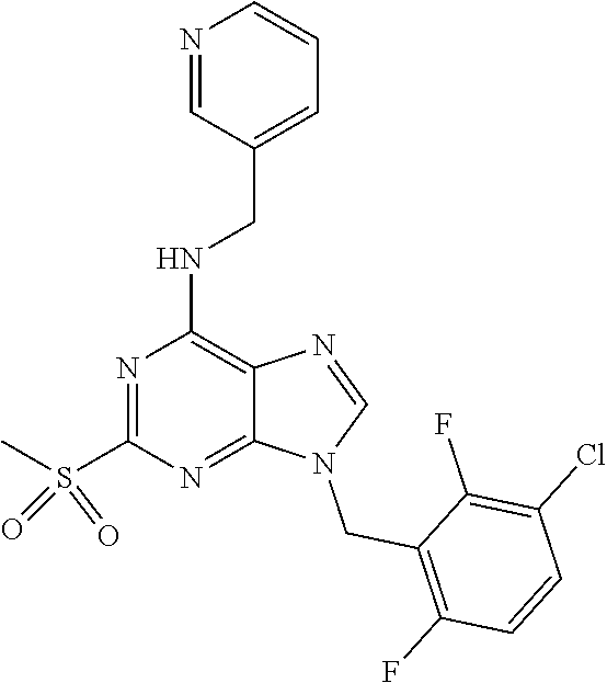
N1(CC2=C(F)C=CC(Cl)=C2F)C=NC2=C(NCC3=CC=CN=C3)N=C(S(C)(=O)=O)N=C12
